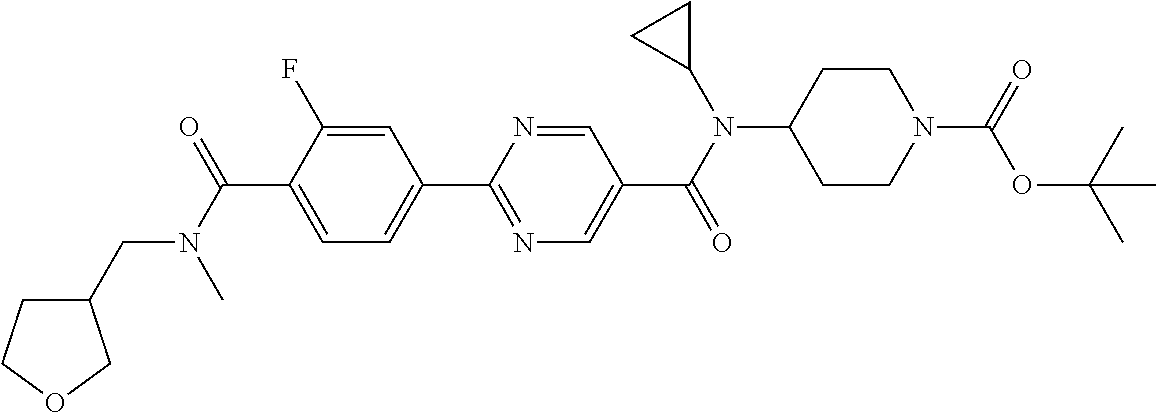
C1(C(N(C)CC2CCOC2)=O)=CC=C(C2=NC=C(C(N(C3CC3)C3CCN(C(=O)OC(C)(C)C)CC3)=O)C=N2)C=C1F
